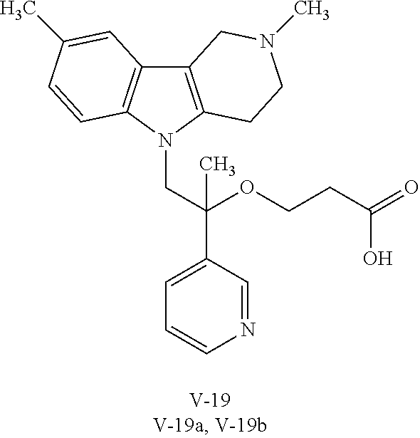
C12=C(N(CC(C3=CC=CN=C3)(OCCC(O)=O)C)C3=C1C=C(C)C=C3)CCN(C)C2
